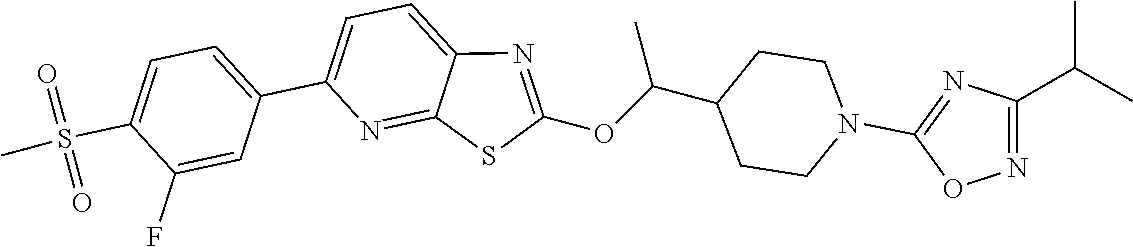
C1=C(C2=CC=C(S(=O)(=O)C)C(F)=C2)N=C2C(=C1)N=C(OC(C1CCN(C3=NC(C(C)C)=NO3)CC1)C)S2
